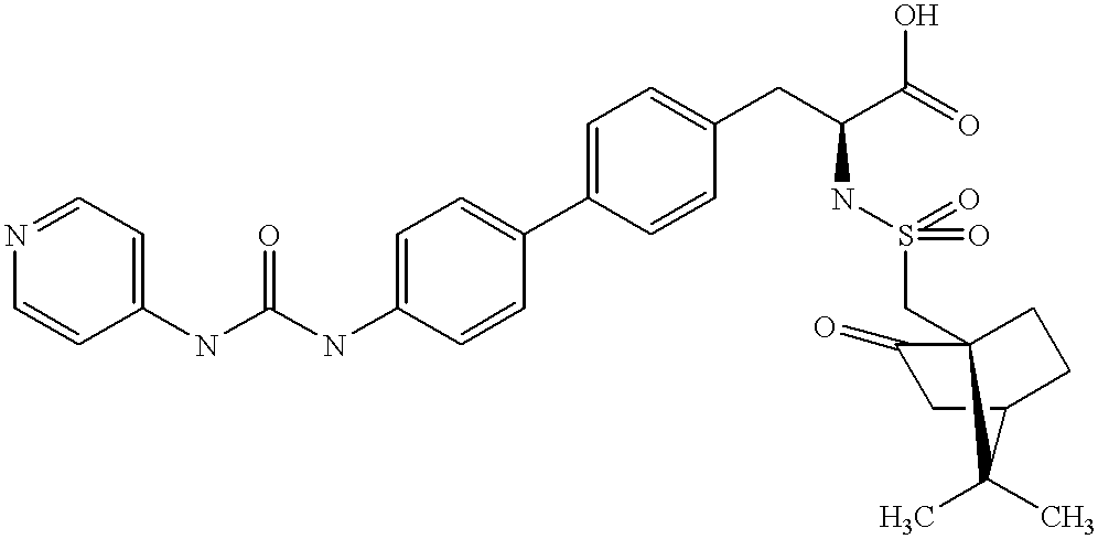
C1(NC(NC2=CC=NC=C2)=O)=CC=C(C2=CC=C(CC(C(=O)O)NS(=O)(=O)CC34CCC(CC3=O)C4(C)C)C=C2)C=C1
